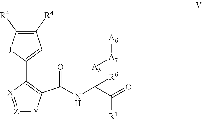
[Z]1=[X]C(C2=CC([R4])=C([R4])[J]2)=C(C(NC([A5][A7][A6])([R6])C([R1])=O)=O)[Y]1
